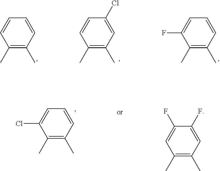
C1(C)=C(C)C=CC=C1F.C1(C)=C(C)C=C(Cl)C=C1.C1(C)=C(C)C=CC=C1.C1(C)=C(C)C=CC=C1Cl.C1(C)=C(C)C=C(F)C(F)=C1
